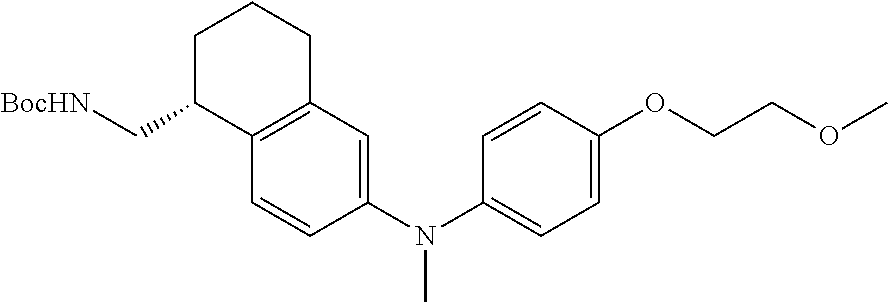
C1=CC(N(C2=CC=C(OCCOC)C=C2)C)=CC2=C1C(C[BocHN])CCC2
